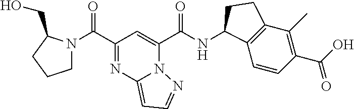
C(C1=NC2=CC=NN2C(C(NC2C3=C(C(C)=C(C(O)=O)C=C3)CC2)=O)=C1)(=O)N1CCCC1CO
